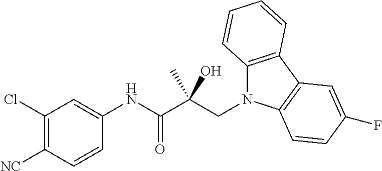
C1(Cl)=C([NC])C=CC(NC(C(CN2C3=C(C4=C2C=CC(F)=C4)C=CC=C3)(C)O)=O)=C1
